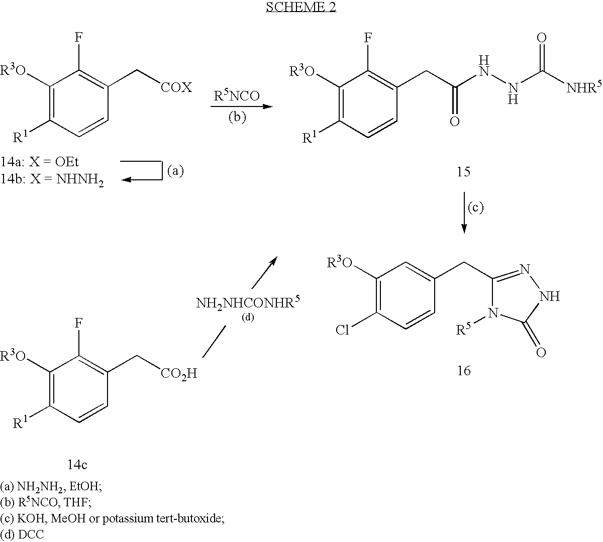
[R1]C1=C([R3O])C(F)=C(C[COX])C=C1.[R1]C1=C([R3O])C(F)=C(CC(NNC([NHR5])=O)=O)C=C1.[R1]C1=C([R3O])C(F)=C(C[CO2H])C=C1.ClC1=C([R3O])C=C(CC2=NNC(=O)N2[R5])C=C1
